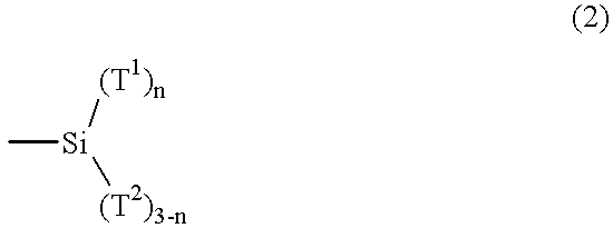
C[Si]([(T2)3-n])[(T1)n]
